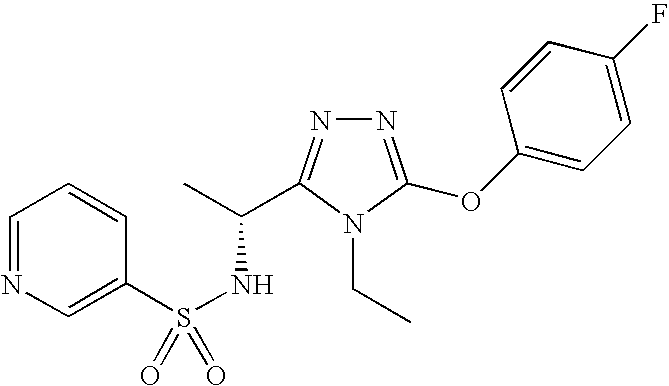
N1=C(OC2=CC=C(F)C=C2)N(CC)C(C(C)NS(=O)(C2=CN=CC=C2)=O)=N1
